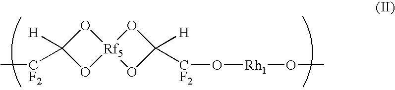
O1C([H])([CF2]C)O[Rf5]12OC([H])([CF2]O[Rh1]OC)O2
